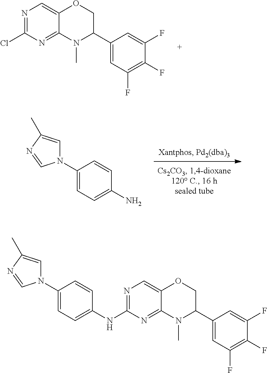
NC1=CC=C(N2C=C(C)N=C2)C=C1.N1=C(Cl)N=C2C(=C1)OCC(C1=CC(F)=C(F)C(F)=C1)N2C.C1(NC2=NC=C3C(=N2)N(C)C(C2=CC(F)=C(F)C(F)=C2)CO3)=CC=C(N2C=C(C)N=C2)C=C1
